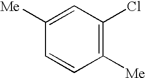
C1([Me])=CC(Cl)=C([Me])C=C1
